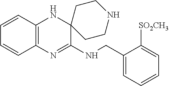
C12=C(N=C(NCC3=CC=CC=C3[SO2CH3])C3(N1)CCNCC3)C=CC=C2
